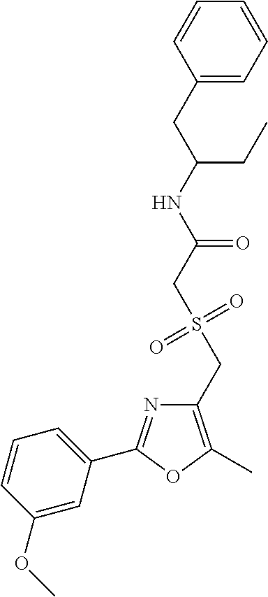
N(C(=O)CS(CC1=C(C)OC(C2=CC=CC(OC)=C2)=N1)(=O)=O)C(CC)CC1=CC=CC=C1
